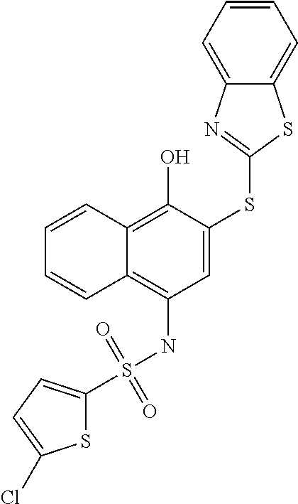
C1=C(SC2=NC3=CC=CC=C3S2)C(O)=C2C(=C1NS(=O)(=O)C1=CC=C(Cl)S1)C=CC=C2
